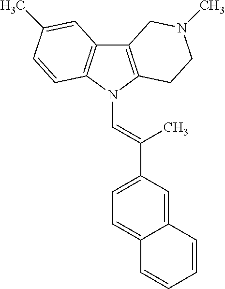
C12=C(N(C=C(C3=CC=C4C(=C3)C=CC=C4)C)C3=C1C=C(C)C=C3)CCN(C)C2
